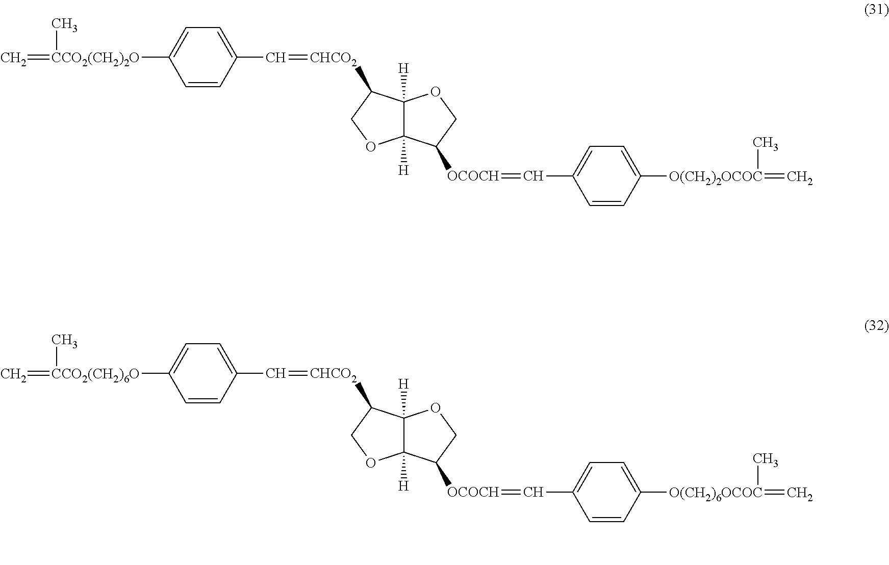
C1=CC(C=[CHCO2]C2C3([H])C([H])(OC2)C([OCOCH]=CC2=CC=C([O(CH2)2OCOC](C)=C)C=C2)CO3)=CC=C1[CCO2(CH2)2O](=C)C.C1=CC(C=[CHCO2]C2C3([H])C([H])(OC2)C([OCOCH]=CC2=CC=C([O(CH2)6OCOC](C)=C)C=C2)CO3)=CC=C1[CCO2(CH2)6O](=C)C
